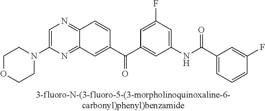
C1=C(N2CCOCC2)N=C2C(=N1)C=CC(C(C1=CC(NC(C3=CC=CC(F)=C3)=O)=CC(F)=C1)=O)=C2
